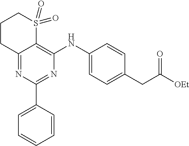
C12=NC(C3=CC=CC=C3)=NC(NC3=CC=C(CC([OEt])=O)C=C3)=C1S(=O)(=O)CCC2
